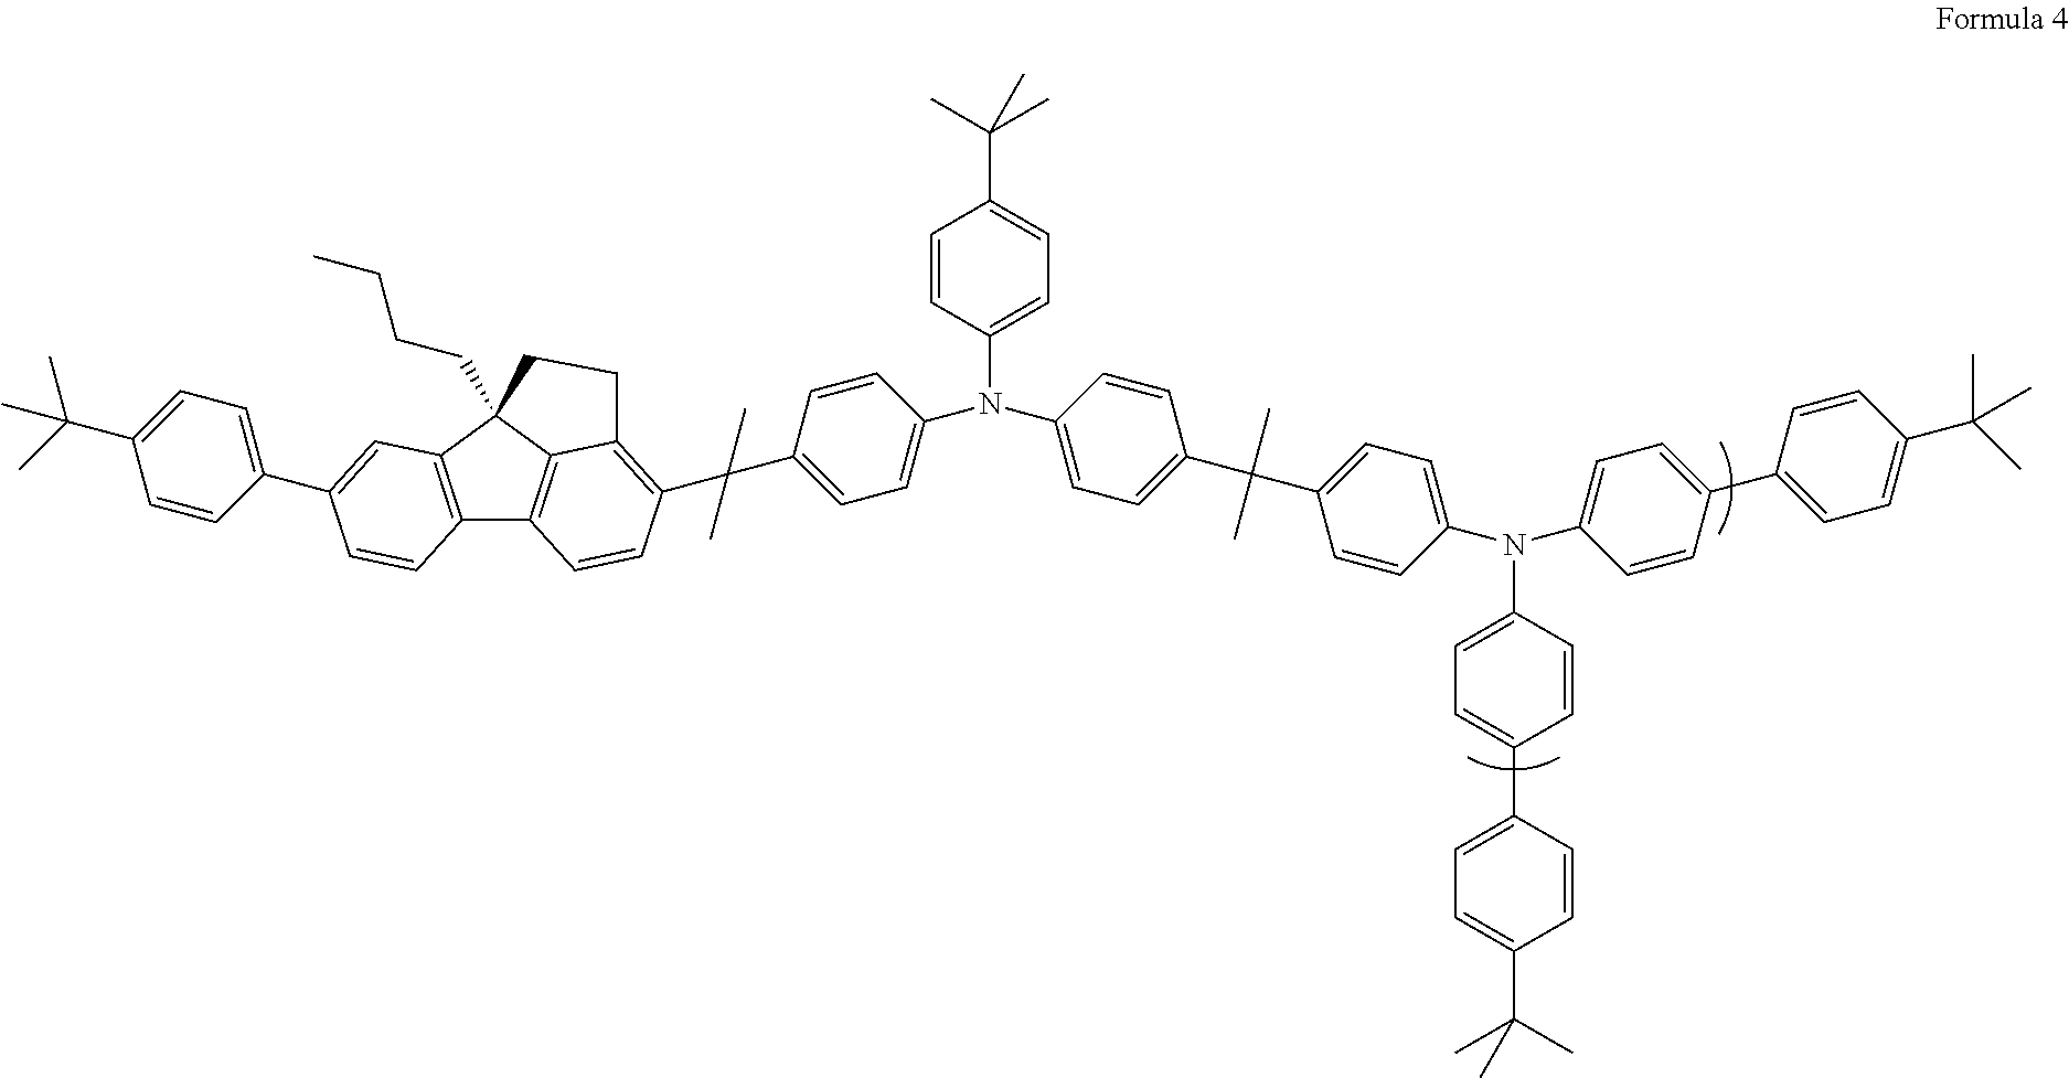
C1=CC(N(C2=CC=C(C(C)(C)C3=C4C5=C(C6=C(C5(CCCC)CC4)C=C(C4=CC=C(C(C)(C)C)C=C4)C=C6)C=C3)C=C2)C2=CC=C(C(C3=CC=C(N(C4=CC=C(C5=CC=C(C(C)(C)C)C=C5)C=C4)C4=CC=C(C5=CC=C(C(C)(C)C)C=C5)C=C4)C=C3)(C)C)C=C2)=CC=C1C(C)(C)C
